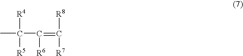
CC(C(=C([R8])[R7])[R6])([R4])[R5]
